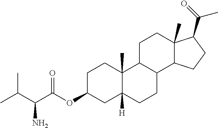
C(C(C(OC1CC2([H])C(C)(CC1)C1C(CC2)C2C(C)(CC1)C(C(=O)C)CC2)=O)N)(C)C
